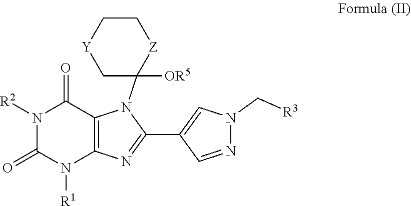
[R1]N1C(=O)N([R2])C(=O)C2=C1N=C(C1=CN(C[R3])N=C1)N2C1([OR5])[Z]CC[Y]C1
